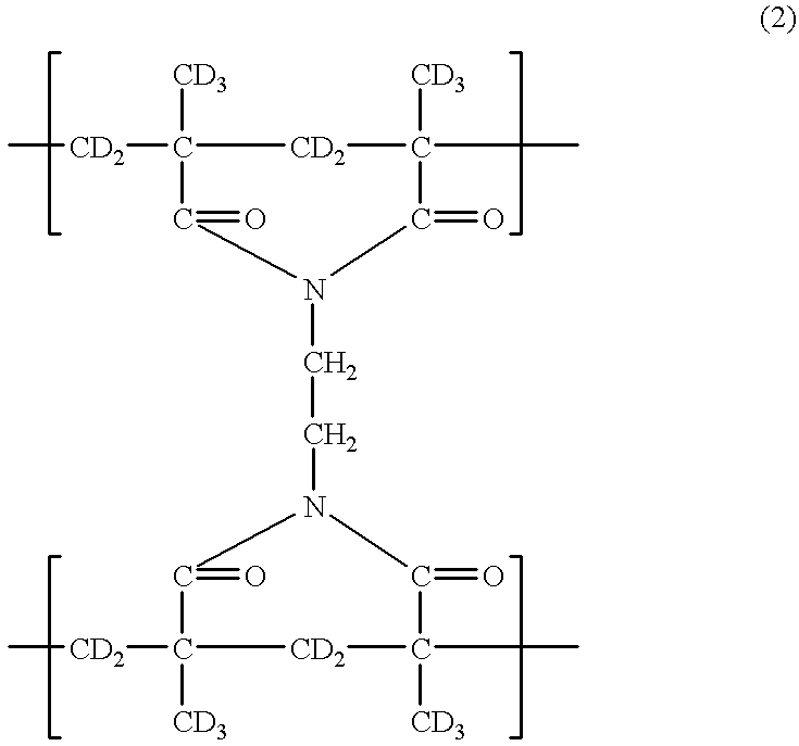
C[CD2]C1([CD3])C(=O)N(CCN2C(=O)C([CD2]C)([CD3])[CD2]C([CD3])(C)C2=O)C(=O)C([CD3])(C)[CD2]1
